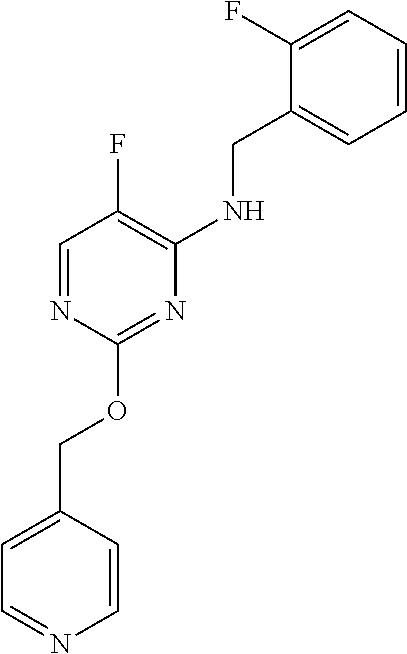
C1=C(COC2=NC(NCC3=CC=CC=C3F)=C(F)C=N2)C=CN=C1
